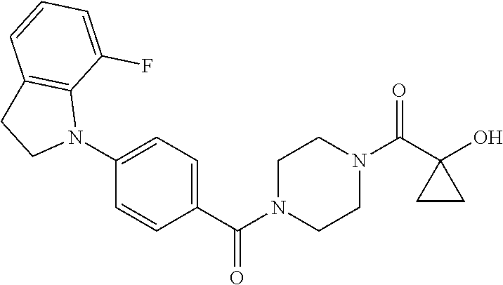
OC1(C(N2CCN(C(=O)C3=CC=C(N4C5=C(CC4)C=CC=C5F)C=C3)CC2)=O)CC1
